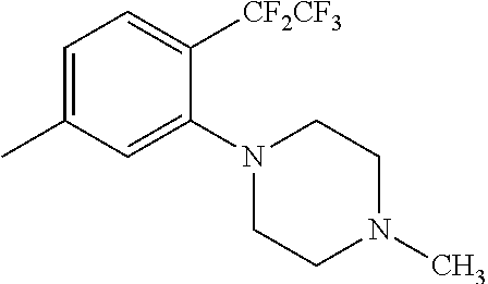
C1=C(C)C=C(N2CCN(C)CC2)C([CF2CF3])=C1
